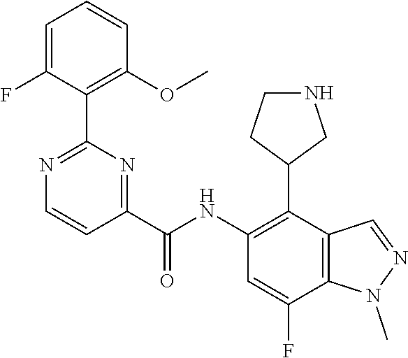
C1=C(F)C(C2=NC=CC(C(NC3=C(C4CNCC4)C4=C(C(F)=C3)N(C)N=C4)=O)=N2)=C(OC)C=C1
